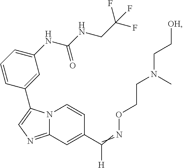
N12C(=NC=C1C1=CC(NC(NCC(F)(F)F)=O)=CC=C1)C=C(C(=NOCCN(C)CC[OH])[H])C=C2
